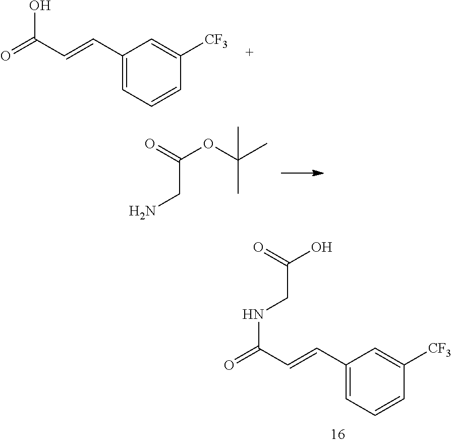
O=C(C=CC1=CC=CC([CF3])=C1)NCC(O)=O.O=C(C=CC1=CC=CC([CF3])=C1)O.C(OC(C)(C)C)(=O)CN
